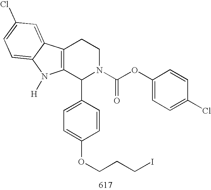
C12=C(C(C3=CC=C(OCCCI)C=C3)N(C(=O)OC3=CC=C(Cl)C=C3)CC1)N([H])C1=CC=C(Cl)C=C21
